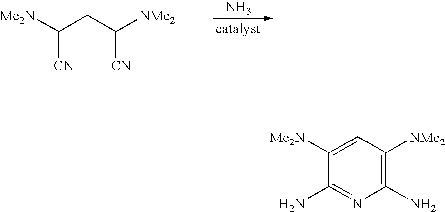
N.C(CC([NMe2])[CN])([Me2N])[CN].C1(N)=C([NMe2])C=C([Me2N])C(N)=N1
